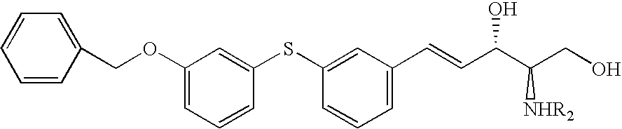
C1=CC(COC2=CC=CC(SC3=CC(C=CC(C(CO)[NHR2])O)=CC=C3)=C2)=CC=C1
